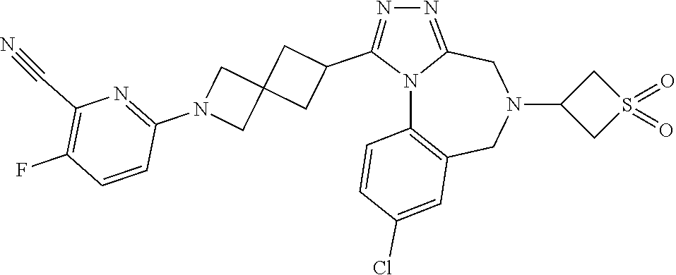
N12C3=C(CN(C4CS(=O)(=O)C4)CC1=NN=C2C1CC2(C1)CN(C1=NC(C#N)=C(F)C=C1)C2)C=C(Cl)C=C3
